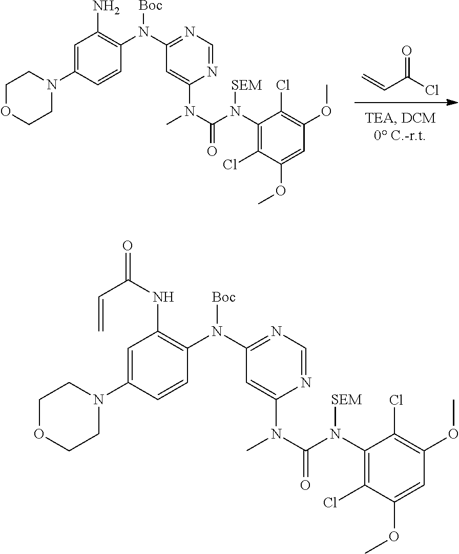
C1=C(N2CCOCC2)C=CC(N(C2=NC=NC(N(C(N(C3=C(Cl)C(OC)=CC(OC)=C3Cl)[SEM])=O)C)=C2)[Boc])=C1NC(C=C)=O.C=CC(=O)Cl.C1=C(N2CCOCC2)C=CC(N(C2=NC=NC(N(C(N(C3=C(Cl)C(OC)=CC(OC)=C3Cl)[SEM])=O)C)=C2)[Boc])=C1N
